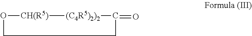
O1[CH(R5)][(C4R5)2)2]C(=O)CC1
